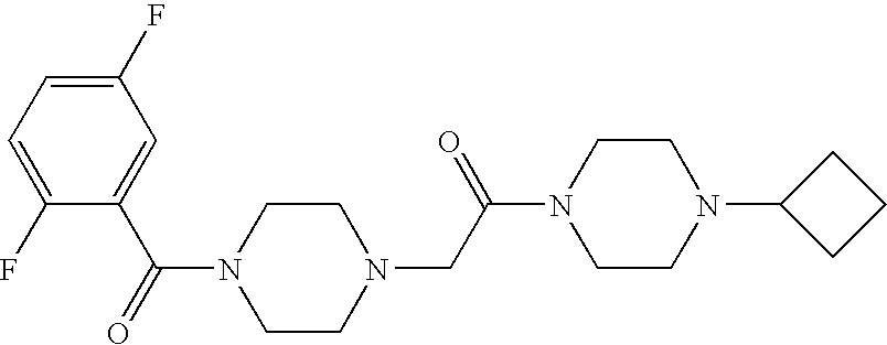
C1CN(C2CCC2)CCN1C(CN1CCN(C(=O)C2=CC(F)=CC=C2F)CC1)=O
